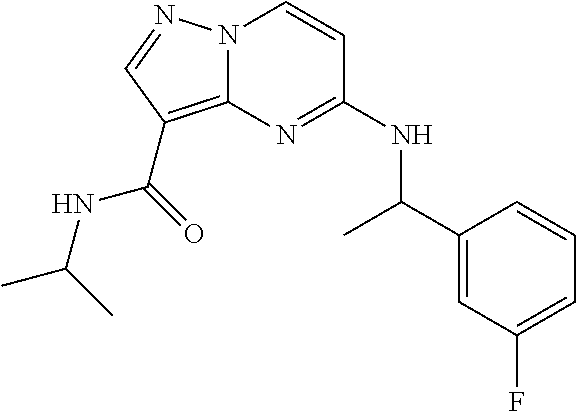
N12C(=C(C(=O)NC(C)C)C=N1)N=C(NC(C1=CC(F)=CC=C1)C)C=C2
